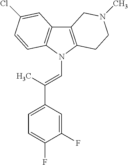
C12=C(N(C=C(C3=CC=C(F)C(F)=C3)C)C3=C1C=C(Cl)C=C3)CCN(C)C2
